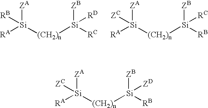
[RA][Si]([(CH2)n][Si]([RC])([ZB])[RD])([ZA])[RB].[RA][Si]([(CH2)n][Si]([RB])([ZB])[RC])([ZA])[ZC].[RA][Si]([(CH2)n][Si]([RB])([ZB])[ZD])([ZA])[ZC]
